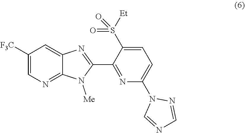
C1([F3C])=CN=C2C(=C1)N=C(C1=NC(N3C=NC=N3)=CC=C1S(=O)(=O)[Et])N2[Me]
